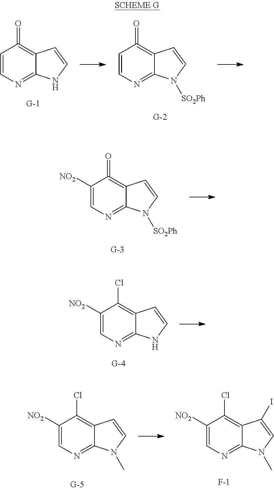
C1=CN=C2C(=C1=O)C=CN2.C1=CN=C2C(=C1=O)C=CN2[SO2Ph].C1([NO2])=CN=C2C(=C1=O)C=CN2[SO2Ph].C1([NO2])=CN=C2C(=C1Cl)C=CN2.C1([NO2])=CN=C2C(=C1Cl)C=CN2C.C1([NO2])=CN=C2C(=C1Cl)C(I)=CN2C.[F-]
